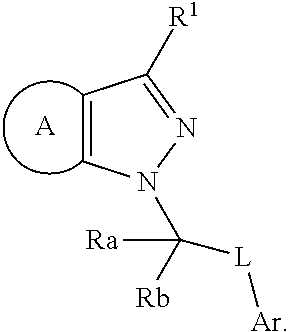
C1=CN(C([L][Ar])([Rb])[Ra])N=C1[R1].[A]
